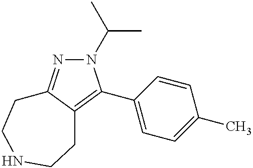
N1(C(C)C)N=C2C(=C1C1=CC=C(C)C=C1)CCNCC2
